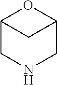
C1NCC2OC1C2
